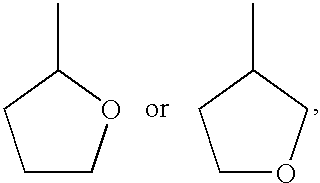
C1COC(C)C1.C1OCC(C)C1
